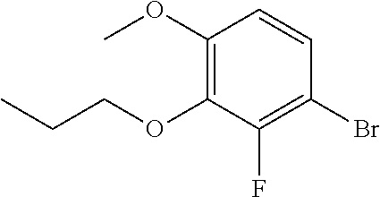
C1(OC)=C(OCCC)C(F)=C(Br)C=C1
